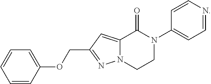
N12C(=CC(COC3=CC=CC=C3)=N1)C(=O)N(C1=CC=NC=C1)CC2
